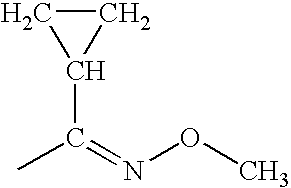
C1CC1C(C)=NOC
